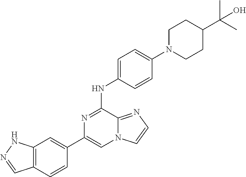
C1(C2=CC3=C(C=C2)C=NN3)=CN2C(=NC=C2)C(NC2=CC=C(N3CCC(C(C)(C)O)CC3)C=C2)=N1
